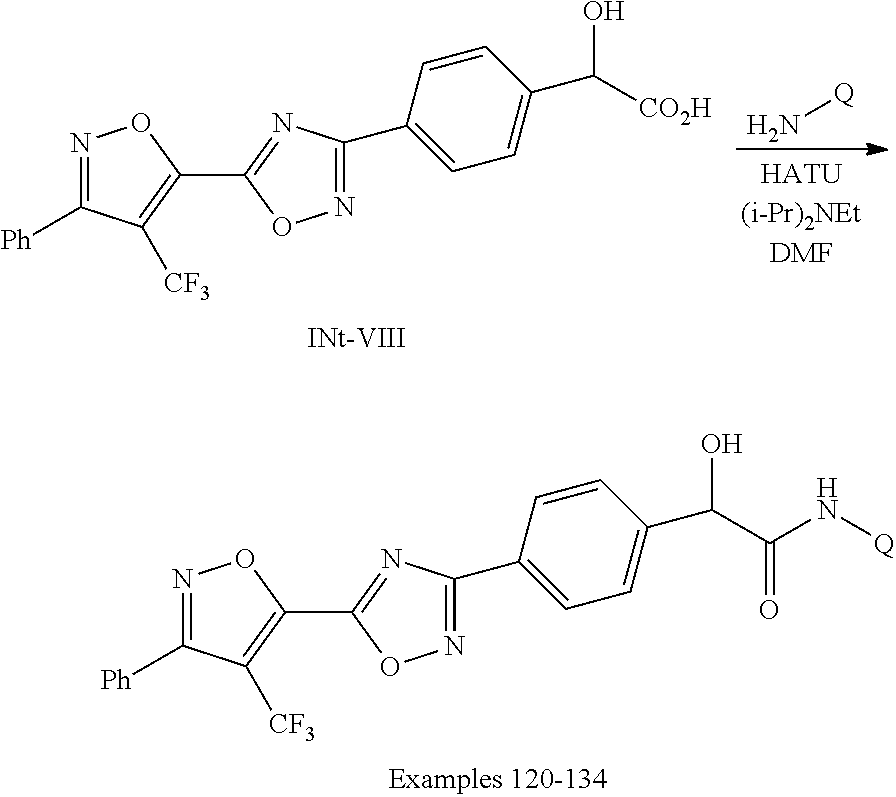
N[Q].C1(C2=NC(C3=CC=C(C(O)[CO2H])C=C3)=NO2)=C([CF3])C([Ph])=NO1.C1(C2=NC(C3=CC=C(C(O)C(N[Q])=O)C=C3)=NO2)=C([CF3])C([Ph])=NO1
